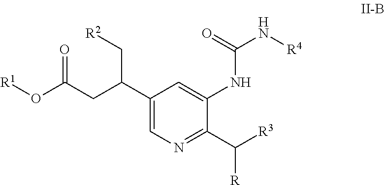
[R1]OC(CC(C1=CN=C(C([R3])[R])C(NC(N[R4])=O)=C1)C[R2])=O
